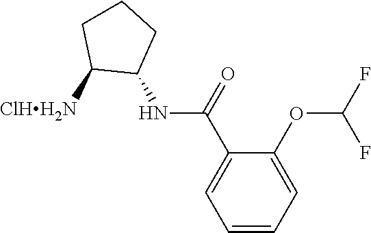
C1(C(NC2CCCC2[ClHH2N])=O)=CC=CC=C1OC(F)F
